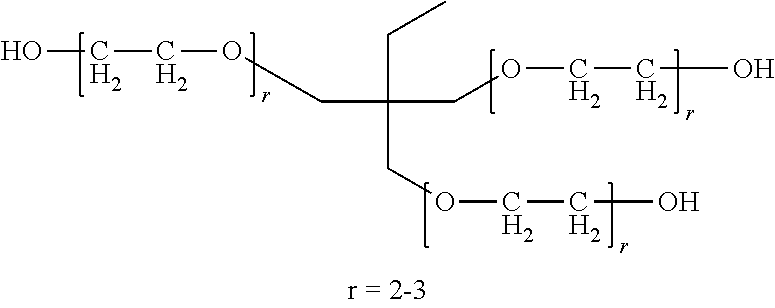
OCCOCC(CC)(COCCO)COCCO
